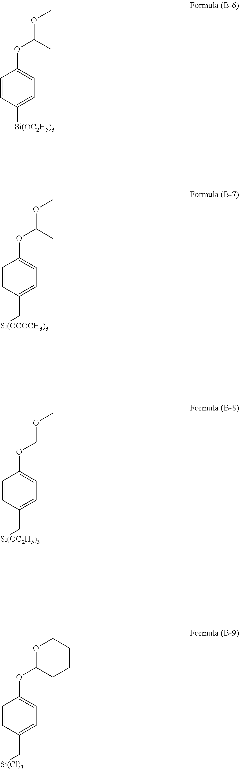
C1=CC([Si(OC2H5)3])=CC=C1OC(OC)C.C1=CC(C[Si(OCOCH3)3])=CC=C1OC(OC)C.C1=CC(C[Si(OC2H5)3])=CC=C1OCOC.C1=CC(C[Si(Cl)3])=CC=C1OC1CCCCO1
